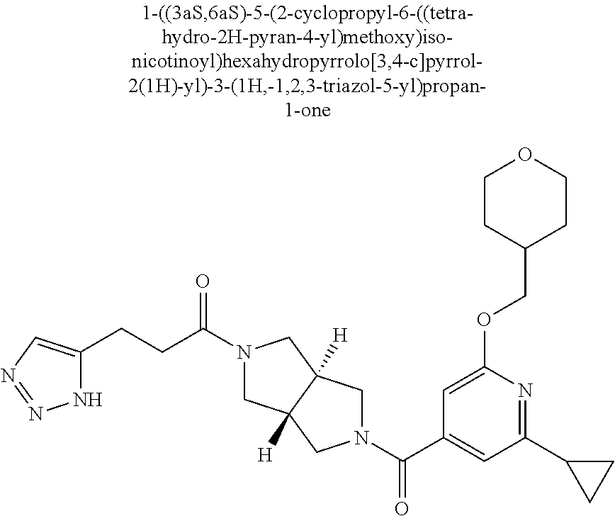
N1(C(CCC2=CN=NN2)=O)CC2([H])C([H])(C1)CN(C(=O)C1=CC(C3CC3)=NC(OCC3CCOCC3)=C1)C2
